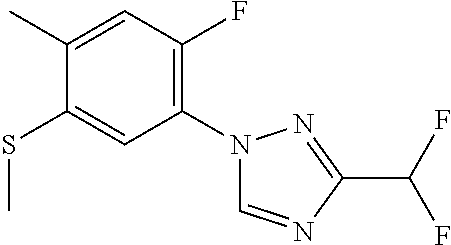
C1(C)=CC(F)=C(N2C=NC(C(F)F)=N2)C=C1SC
